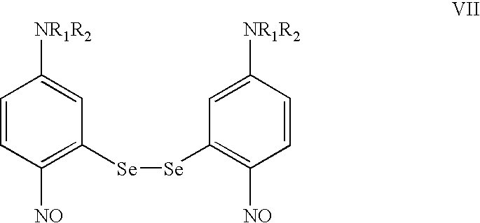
C1=CC([NO])=C([Se][Se]C2=C([NO])C=CC([NR1R2])=C2)C=C1[NR1R2]
